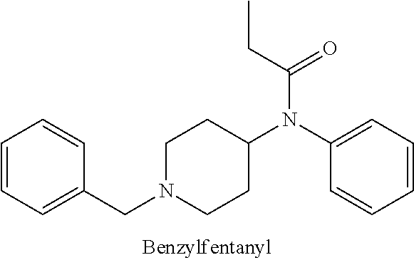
C1=CC=C(CN2CCC(N(C3=CC=CC=C3)C(CC)=O)CC2)C=C1
